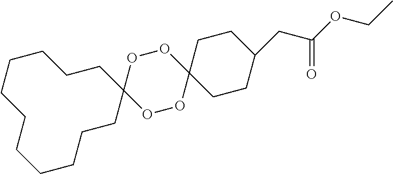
O1OC2(OOC13CCCCCCCCCCC3)CCC(CC(OCC)=O)CC2
